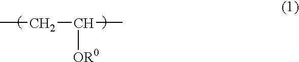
CCC(C)[OR0]
